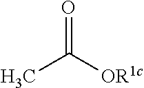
O=C(C)[OR1c]
